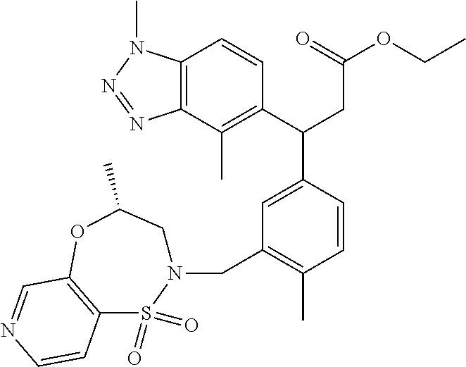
C12=C(N(C)N=N1)C=CC(C(CC(OCC)=O)C1=CC(CN3CC(C)OC4=C(S3(=O)=O)C=CN=C4)=C(C)C=C1)=C2C
